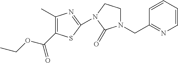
C(C1=NC=CC=C1)N1CCN(C2=NC(C)=C(C(OCC)=O)S2)C1=O
